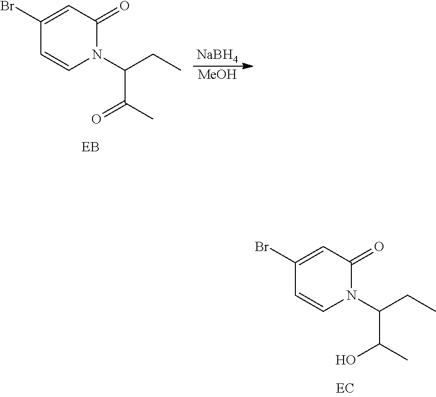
N1(C(CC)C(C)O)C(=O)C=C(Br)C=C1.N1(C(CC)C(C)=O)C(=O)C=C(Br)C=C1.[NaBH4].[MeOH]
